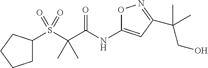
C1(S(C(C(NC2=CC(C(CO)(C)C)=NO2)=O)(C)C)(=O)=O)CCCC1
